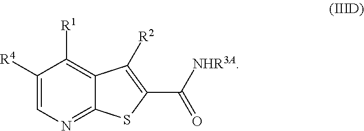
C1([R4])=CN=C2C(=C1[R1])C([R2])=C(C([NHR3A])=O)S2
